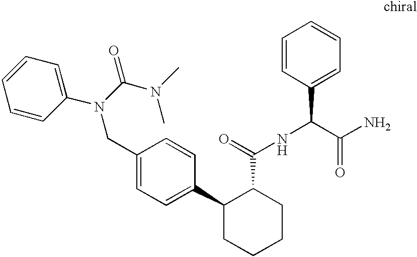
C1(CN(C(N(C)C)=O)C2=CC=CC=C2)=CC=C(C2CCCCC2C(NC(C2=CC=CC=C2)C(N)=O)=O)C=C1
